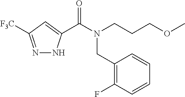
N1=C([F3C])C=C(C(N(CCCOC)CC2=C(F)C=CC=C2)=O)N1
